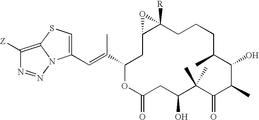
C1([Z])=C2N(N=N1)C(C=C(C1OC(=O)CC(O)C(C)(C)C(=O)C(C)C(O)C(C)CCCC3([R])OC3C1)C)=CS2
